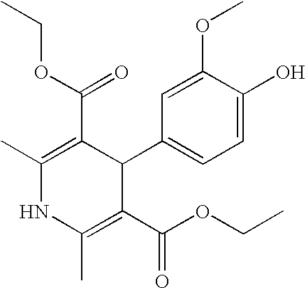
C1=C(O)C(OC)=CC(C2C(C(OCC)=O)=C(C)NC(C)=C2C(OCC)=O)=C1
